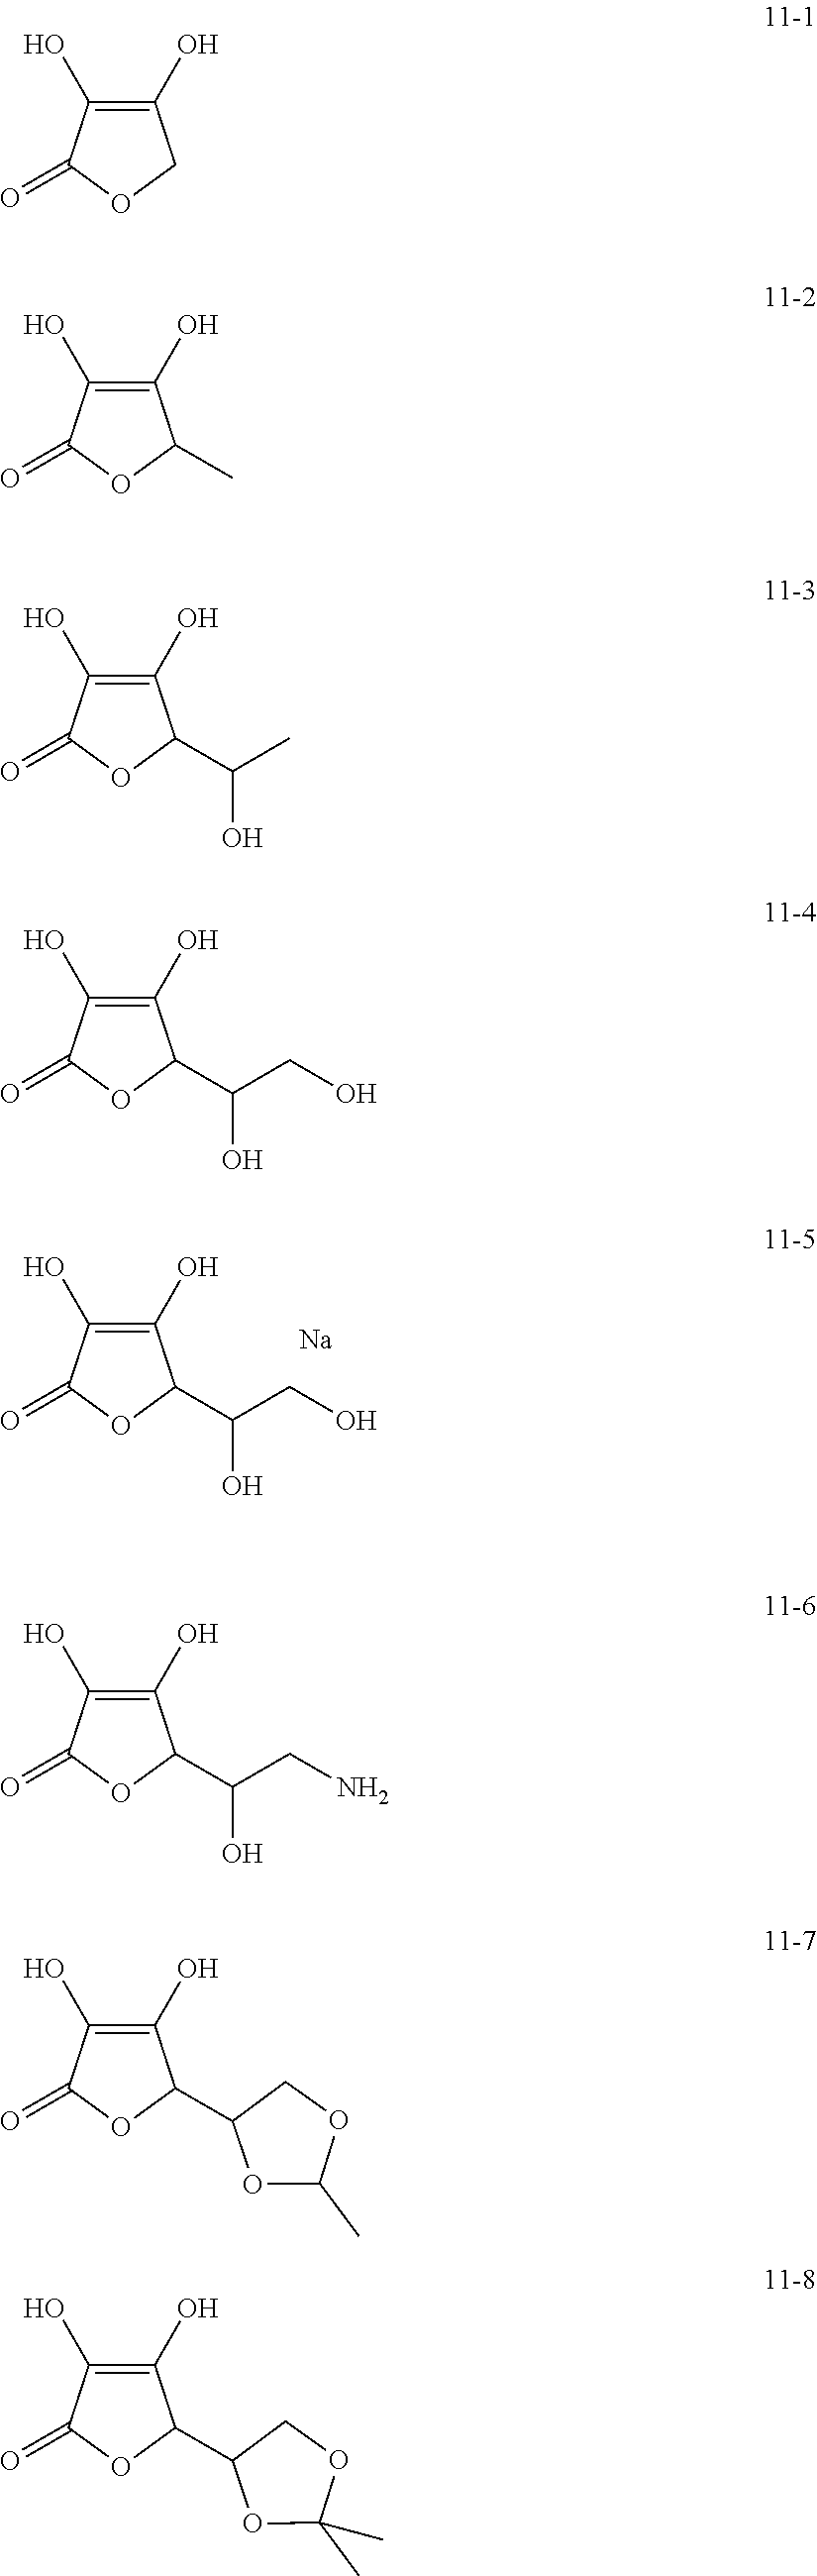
C1(O)=C(O)C(C(CO)O)OC1=O.[Na].C1(O)=C(O)COC1=O.C1(O)=C(O)C(C)OC1=O.C1(O)=C(O)C(C(C)O)OC1=O.C1(O)=C(O)C(C(CO)O)OC1=O.C1(O)=C(O)C(C(CN)O)OC1=O.C1(O)=C(O)C(C2OC(C)OC2)OC1=O.C1(O)=C(O)C(C2OC(C)(C)OC2)OC1=O
